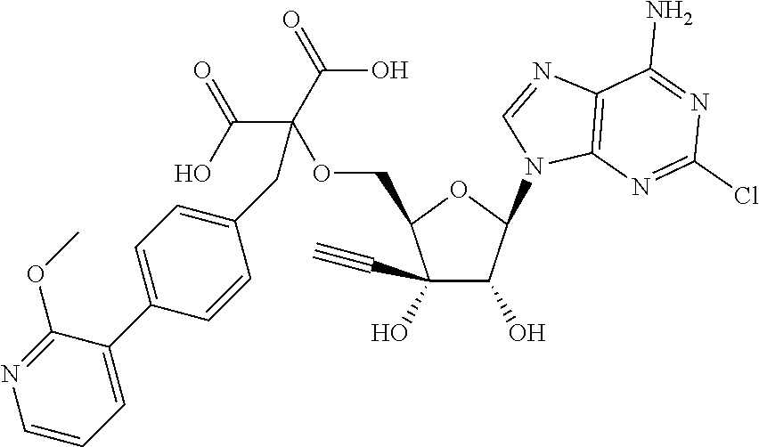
C1(C#C)(O)C(O)C(N2C=NC3=C2N=C(Cl)N=C3N)OC1COC(C(=O)O)(C(=O)O)CC1=CC=C(C2=CC=CN=C2OC)C=C1
